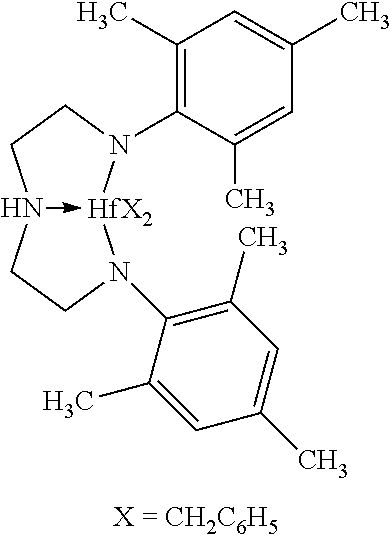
N12->[HfX2](N(C3=C(C)C=C(C)C=C3C)CC1)N(C1=C(C)C=C(C)C=C1C)CC2
